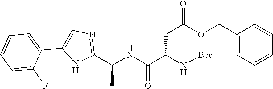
C1(F)=CC=CC=C1C1=CN=C(C(C)NC(C(CC(=O)OCC2=CC=CC=C2)N[Boc])=O)N1
